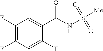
C1(F)=C(F)C=C(F)C(C(NS([Me])(=O)=O)=O)=C1
